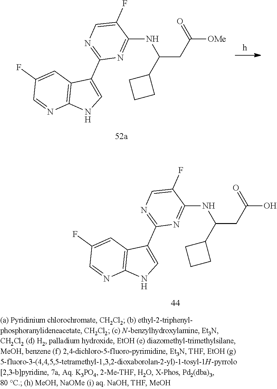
C1(C2=NC=C(F)C(NC(CC([OMe])=O)C3CCC3)=N2)=CNC2=C1C=C(F)C=N2.C1(C2=NC=C(F)C(NC(CC(O)=O)C3CCC3)=N2)=CNC2=C1C=C(F)C=N2
